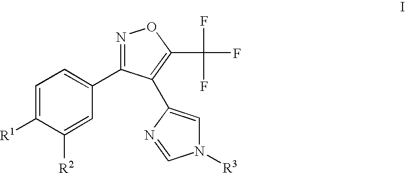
C1=C([R1])C([R2])=CC(C2=NOC(C(F)(F)F)=C2C2=CN([R3])C=N2)=C1
